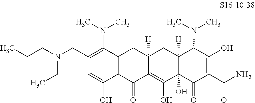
C1(CN(CCC)CC)=C(N(C)C)C2=C(C(O)=C1)C(=O)C1=C(O)C3(O)C([H])(CC1([H])C2)C(N(C)C)C(O)=C(C(N)=O)C3=O
